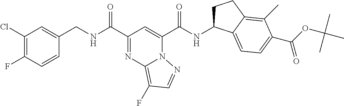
C1(Cl)=C(F)C=CC(CNC(C2=NC3=C(F)C=NN3C(C(NC3CCC4=C(C)C(C(OC(C)(C)C)=O)=CC=C34)=O)=C2)=O)=C1
